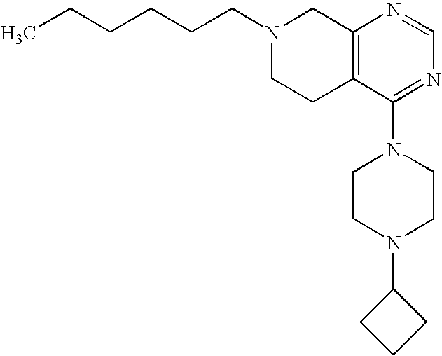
C(CCCC)CN1CCC2=C(C1)N=CN=C2N1CCN(C2CCC2)CC1
